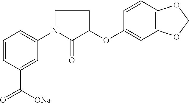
C1=CC(C([ONa])=O)=CC(N2C(=O)C(OC3=CC4=C(C=C3)OCO4)CC2)=C1
